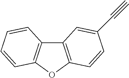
C12=C(OC3=C1C=CC=C3)C=CC(C#C)=C2
